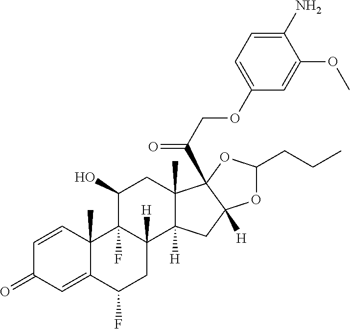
C1=CC2(C)C(=CC1=O)C(F)CC1([H])C2(F)C(O)CC2(C)C1([H])CC1([H])C2(C(COC2=CC=C(N)C(OC)=C2)=O)OC(CCC)O1
